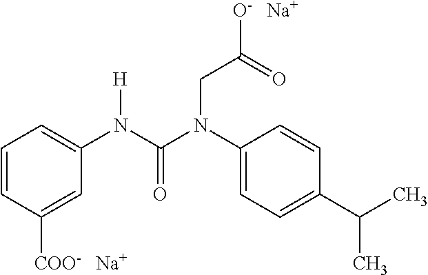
C1=CC([COO-])=CC(N(C(N(CC([O-])=O)C2=CC=C(C(C)C)C=C2)=O)[H])=C1.[Na].[Na]
